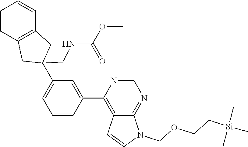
C12=C(C3=CC(C4(CNC(=O)OC)CC5=C(C4)C=CC=C5)=CC=C3)N=CN=C1N(COCC[Si](C)(C)C)C=C2
